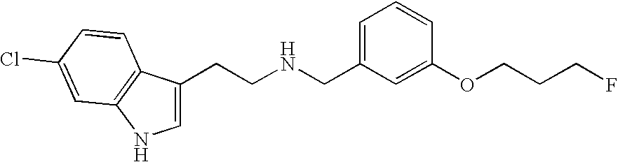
C1=C(CCNCC2=CC=CC(OCCCF)=C2)C2=C(N1)C=C(Cl)C=C2
